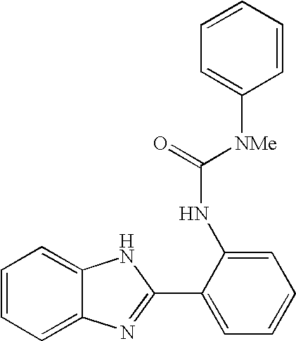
C1=CC=C2C(=C1)NC(C1=CC=CC=C1NC([NMe]C1=CC=CC=C1)=O)=N2
